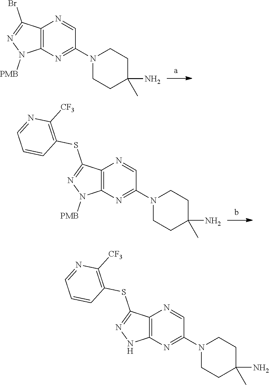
C12=C(N=C(N3CCC(C)(N)CC3)C=N1)N([PMB])N=C2Br.C12=C(N=C(N3CCC(C)(N)CC3)C=N1)N([PMB])N=C2SC1=C([CF3])N=CC=C1.C12=C(N=C(N3CCC(C)(N)CC3)C=N1)NN=C2SC1=C([CF3])N=CC=C1
